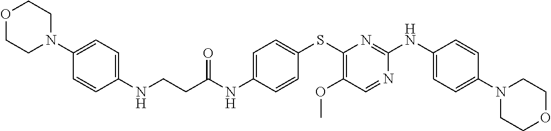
C1=C(NC(CCNC2=CC=C(N3CCOCC3)C=C2)=O)C=CC(SC2=C(OC)C=NC(NC3=CC=C(N4CCOCC4)C=C3)=N2)=C1
